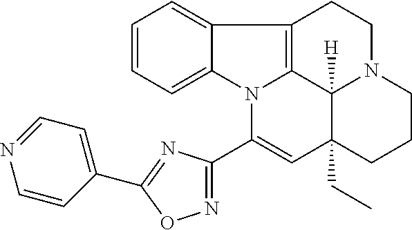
C1=CC=C2C(=C1)C1=C3N2C(C2=NOC(C4=CC=NC=C4)=N2)=CC2(CC)C3([H])N(CC1)CCC2
